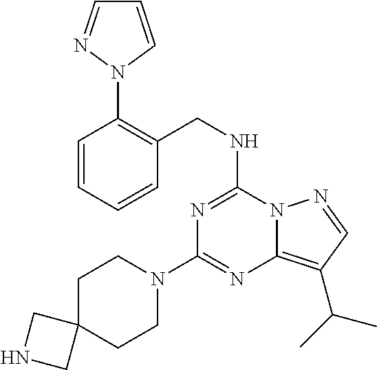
C1(N2CCC3(CC2)CNC3)=NC2=C(C(C)C)C=NN2C(NCC2=C(N3C=CC=N3)C=CC=C2)=N1
